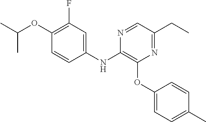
C1(F)=C(OC(C)C)C=CC(NC2=C(OC3=CC=C(C)C=C3)N=C(CC)C=N2)=C1
